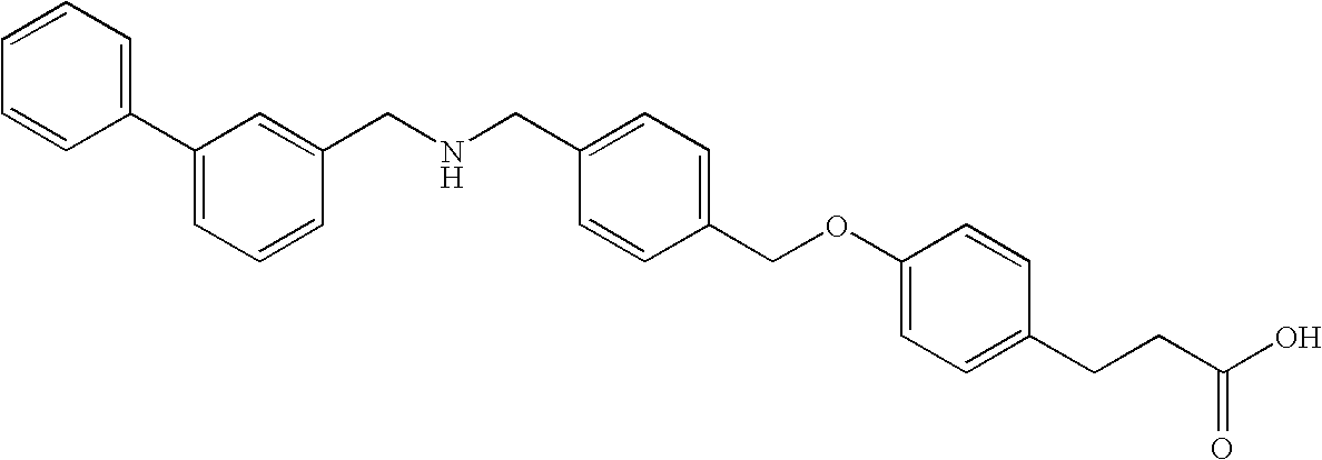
C1(CNCC2=CC=C(COC3=CC=C(CCC(O)=O)C=C3)C=C2)=CC(C2=CC=CC=C2)=CC=C1
